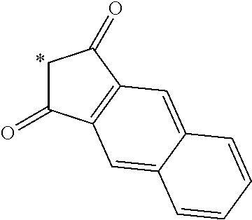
C1C(=O)C2=C(C1=O)C=C1C(=C2)C=CC=C1
